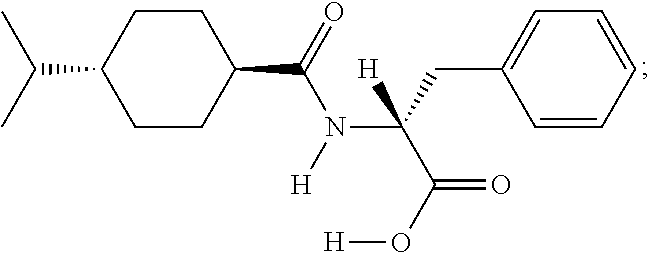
C1CC(C(C)C)CCC1C(=O)N([H])C([H])(C(=O)O[H])CC1=CC=CC=C1
